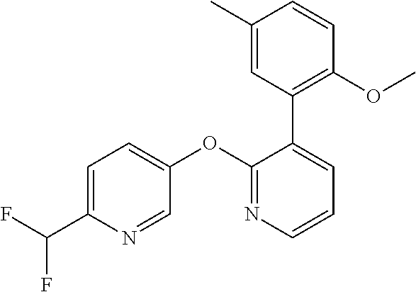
C1(OC2=CC=C(C(F)F)N=C2)=NC=CC=C1C1=C(OC)C=CC(C)=C1
